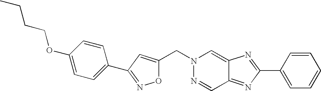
C1(C2=NOC(CN3N=CC4=NC(C5=CC=CC=C5)=NC4=C3)=C2)=CC=C(OCCCC)C=C1
